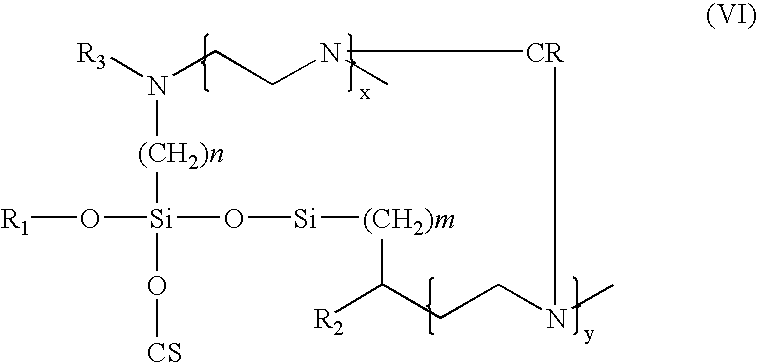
[R3]N1CCN(C)[CR]N(C)CCC([R2])[(CH2)m][Si]O[Si](O[CS])(O[R1])[(CH2)n]1
